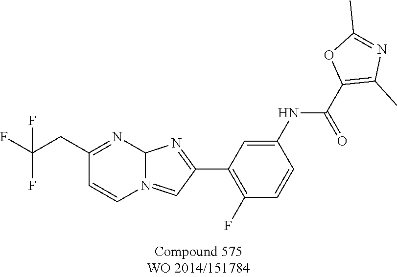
C(C(F)(F)F)C1=NC2N(=CC(C3=C(F)C=CC(NC(C4=C(C)N=C(C)O4)=O)=C3)=N2)C=C1
